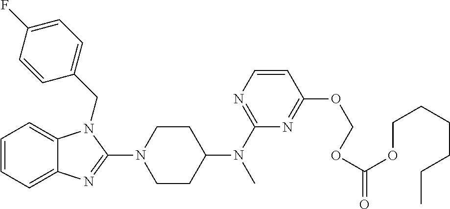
C1=CC=C2C(=C1)N(CC1=CC=C(F)C=C1)C(N1CCC(N(C)C3=NC=CC(OCOC(=O)OCCCCCC)=N3)CC1)=N2
